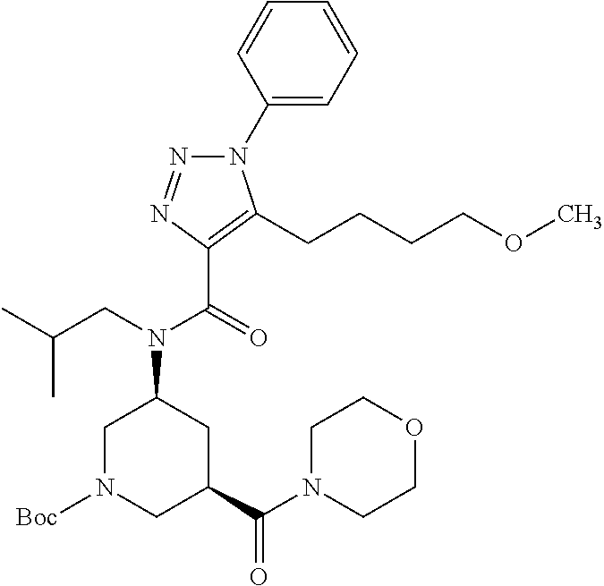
N1(C2=CC=CC=C2)N=NC(C(=O)N(CC(C)C)C2CN([Boc])CC(C(N3CCOCC3)=O)C2)=C1CCCCOC
